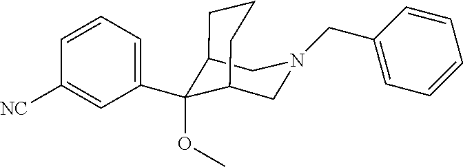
C12CN(CC3=CC=CC=C3)CC(C1(OC)C1=CC=CC([NC])=C1)CCC2
